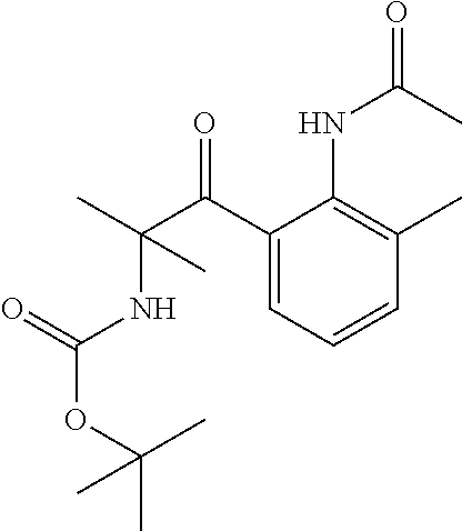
C1(C(C(C)(NC(OC(C)(C)C)=O)C)=O)=CC=CC(C)=C1NC(=O)C
